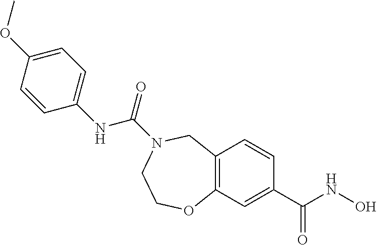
C12=C(C=C(C(NO)=O)C=C1)OCCN(C(=O)NC1=CC=C(OC)C=C1)C2
